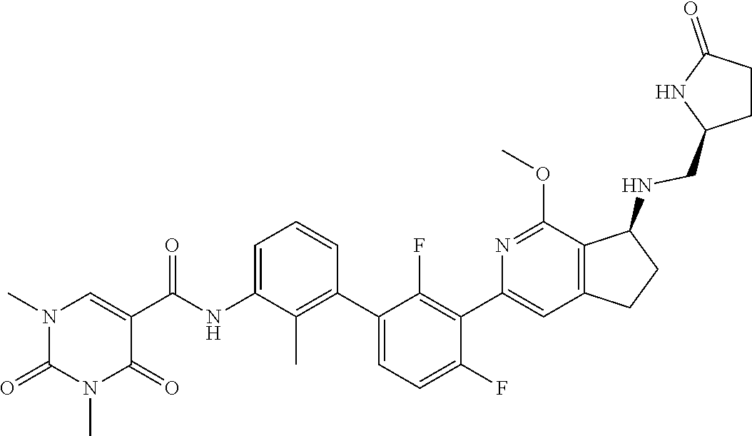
N1(C)C(=O)N(C)C=C(C(=O)NC2=CC=CC(C3=CC=C(F)C(C4=CC5=C(C(NCC6CCC(=O)N6)CC5)C(OC)=N4)=C3F)=C2C)C1=O
